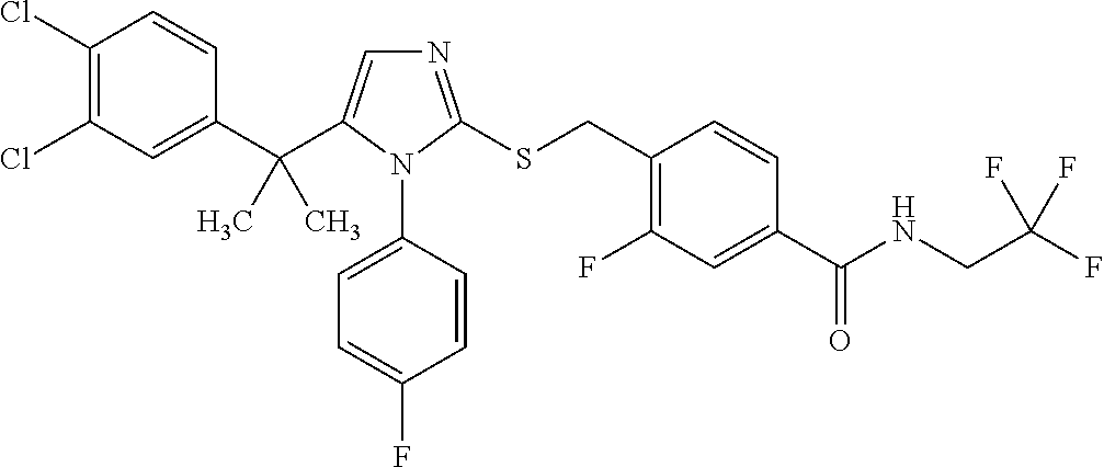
C1(C(C2=CN=C(SCC3=C(F)C=C(C(NCC(F)(F)F)=O)C=C3)N2C2=CC=C(F)C=C2)(C)C)=CC(Cl)=C(Cl)C=C1
